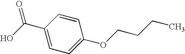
C1(C(O)=O)=CC=C(OCCCC)C=C1
